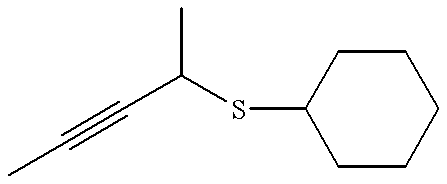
CC(C#CC)SC1CCCCC1
